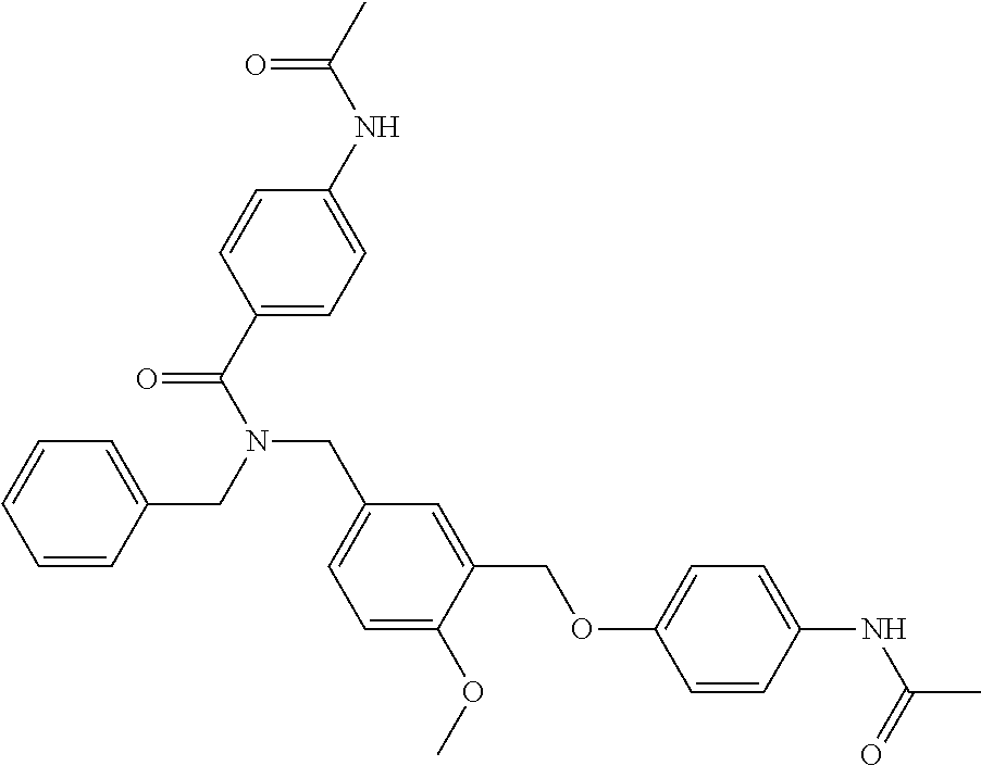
C1=C(OC)C(COC2=CC=C(NC(=O)C)C=C2)=CC(CN(CC2=CC=CC=C2)C(C2=CC=C(NC(C)=O)C=C2)=O)=C1
